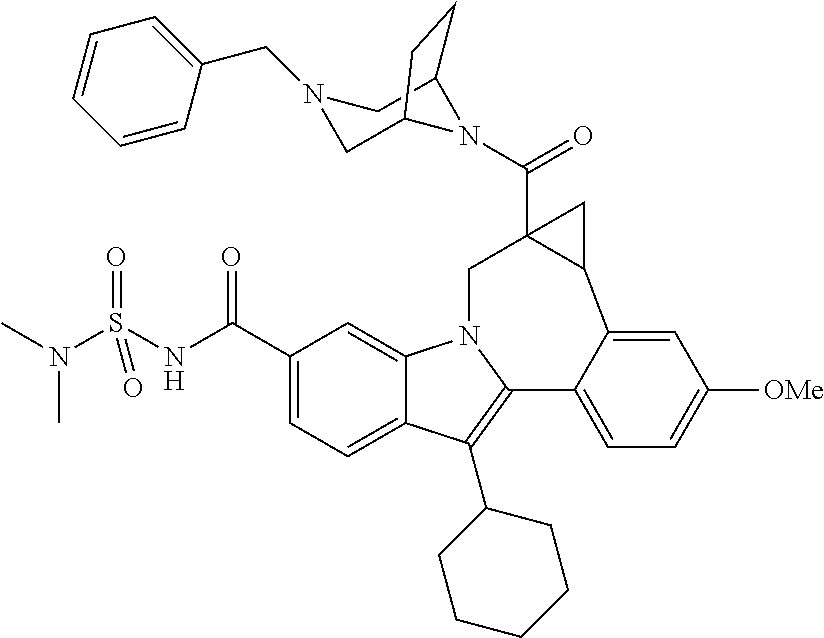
C1(C(NS(N(C)C)(=O)=O)=O)=CC=C2C(=C1)N1C(=C2C2CCCCC2)C2=CC=C([OMe])C=C2C2CC2(C(N2C3CN(CC4=CC=CC=C4)CC2CC3)=O)C1
